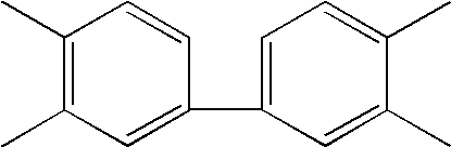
C1(C)=C(C)C=C(C2=CC=C(C)C(C)=C2)C=C1
